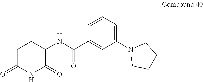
C1(NC(C2=CC(N3CCCC3)=CC=C2)=O)C(=O)NC(=O)CC1
